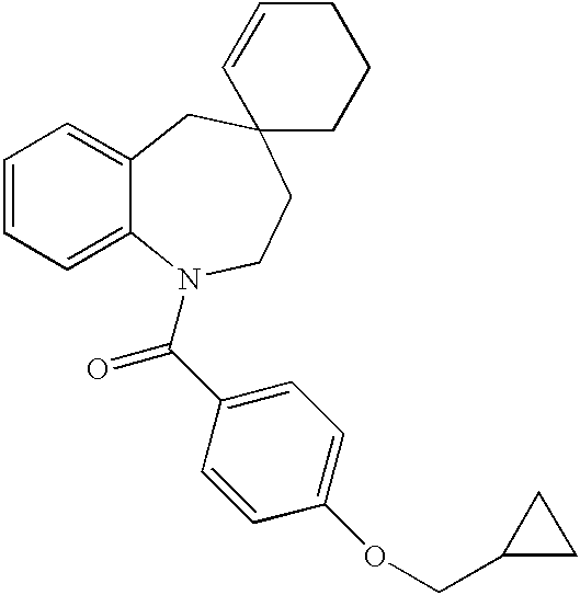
C1=CC=C2C(=C1)CC1(CCN2C(C2=CC=C(OCC3CC3)C=C2)=O)CCCC=C1
